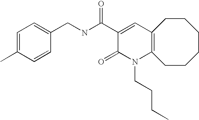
C1(CNC(C2=CC3=C(N(CCCC)C2=O)CCCCCC3)=O)=CC=C(C)C=C1
